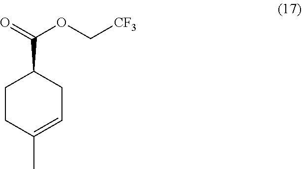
C1CC(C)=CCC1C(=O)OC[CF3]
